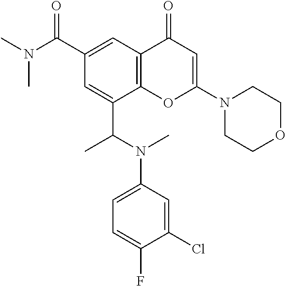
C1(C(N(C)C)=O)=CC2=C(C(C(N(C3=CC=C(F)C(Cl)=C3)C)C)=C1)OC(N1CCOCC1)=CC2=O
